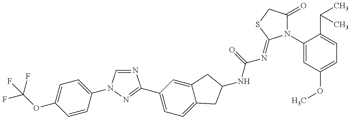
FC(OC1=CC=C(N2C=NC(C3=CC=C4C(=C3)CC(NC(N=C3N(C5=CC(OC)=CC=C5C(C)C)C(=O)CS3)=O)C4)=N2)C=C1)(F)F
